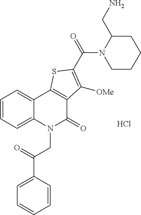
C1=CC=C2C(=C1)C1=C(C(=O)N2CC(C2=CC=CC=C2)=O)C([OMe])=C(C(=O)N2CCCCC2CN)S1.Cl
